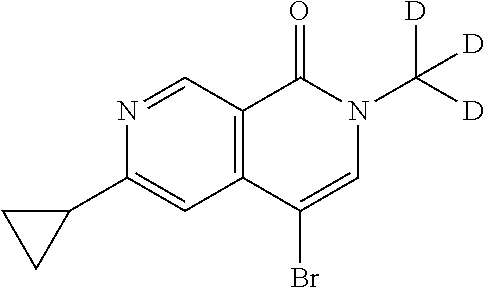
C1(C2CC2)=CC2=C(C=N1)C(=O)N(C([D])([D])[D])C=C2Br
